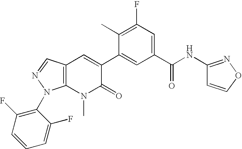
C12=C(N(C)C(=O)C(C3=CC(C(NC4=NOC=C4)=O)=CC(F)=C3C)=C1)N(C1=C(F)C=CC=C1F)N=C2
